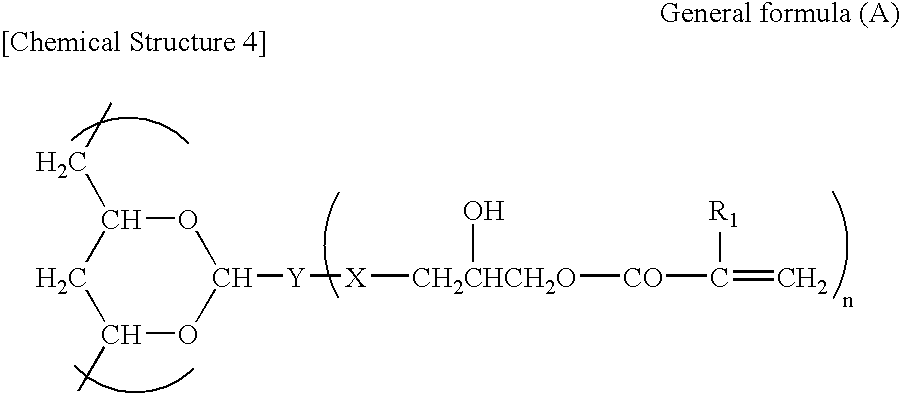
C1(C)OC([Y][X][CH2CHCH2O]([CO]C(=C)[R1])O)OC(CC)C1
